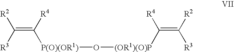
C(=C([R4])[P(O)(OR1)]O[(OR1)(O)P]C(=C([R3])[R2])[R4])([R3])[R2]
